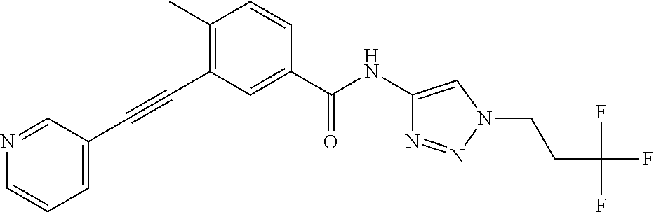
C1(C)=C(C#CC2=CC=CN=C2)C=C(C(NC2=CN(CCC(F)(F)F)N=N2)=O)C=C1
